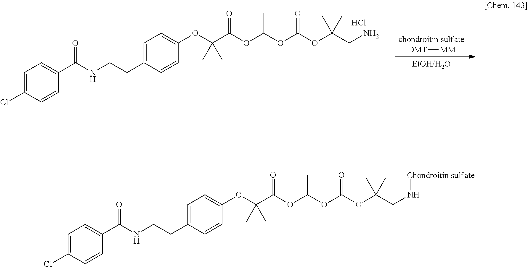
C1=C(Cl)C=CC(C(NCCC2=CC=C(OC(C(=O)OC(C)OC(OC(CN[Chondroitin sulfate])(C)C)=O)(C)C)C=C2)=O)=C1.C1=C(Cl)C=CC(C(NCCC2=CC=C(OC(C(=O)OC(C)OC(OC(CN)(C)C)=O)(C)C)C=C2)=O)=C1.Cl.[chondroitin sulfate].[DMT][MM].[EtOH/H2O]
